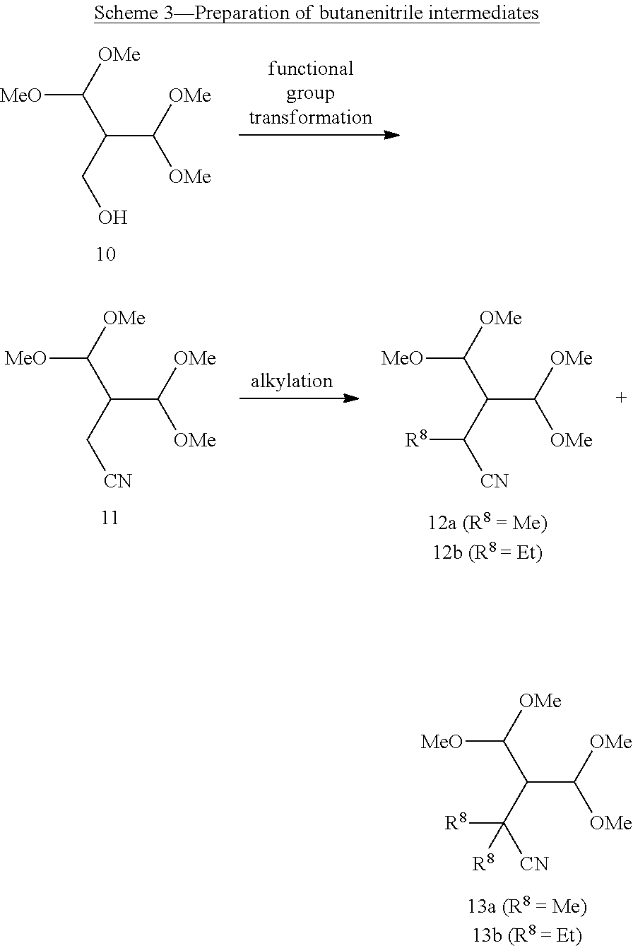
[MeO]C([OMe])C(CO)C([OMe])[OMe].[MeO]C([OMe])C(C([CN])([R8])[R8])C([OMe])[OMe].[MeO]C([OMe])C(C[CN])C([OMe])[OMe].[MeO]C([OMe])C(C([CN])[R8])C([OMe])[OMe]
